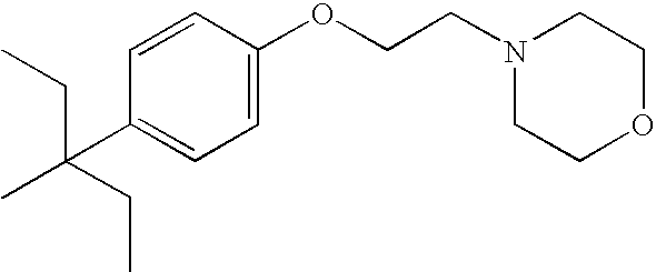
C1(C(C)(CC)CC)=CC=C(OCCN2CCOCC2)C=C1
